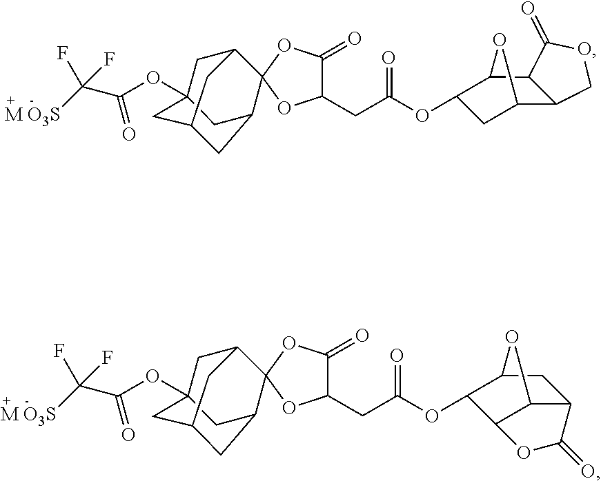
C1(CC(=O)OC2C3C4C(CC2O4)C(=O)O3)OC2(OC1=O)C1CC3CC(OC(=O)C([M O3S])(F)F)(CC2C3)C1.C1(CC(=O)OC2CC3C4C(C2O3)C(=O)OC4)OC2(OC1=O)C1CC3CC(OC(=O)C([M O3S])(F)F)(CC2C3)C1
